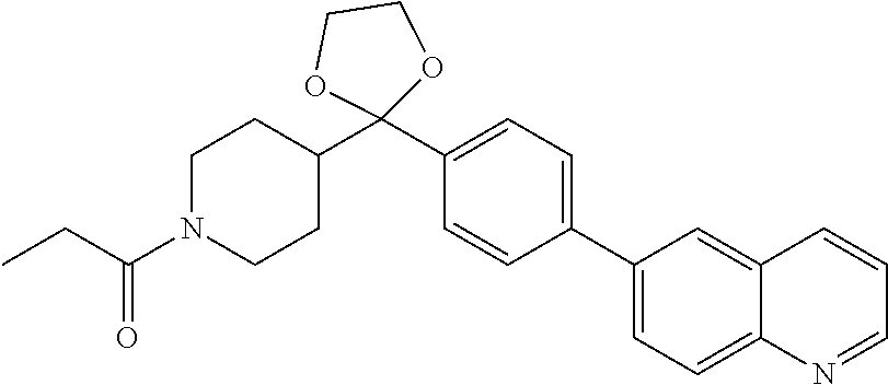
C1=C(C2=CC=C(C3(C4CCN(C(CC)=O)CC4)OCCO3)C=C2)C=C2C=CC=NC2=C1
